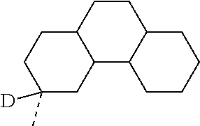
C1CC2C(C3C1CCC([D])(C)C3)CCCC2
